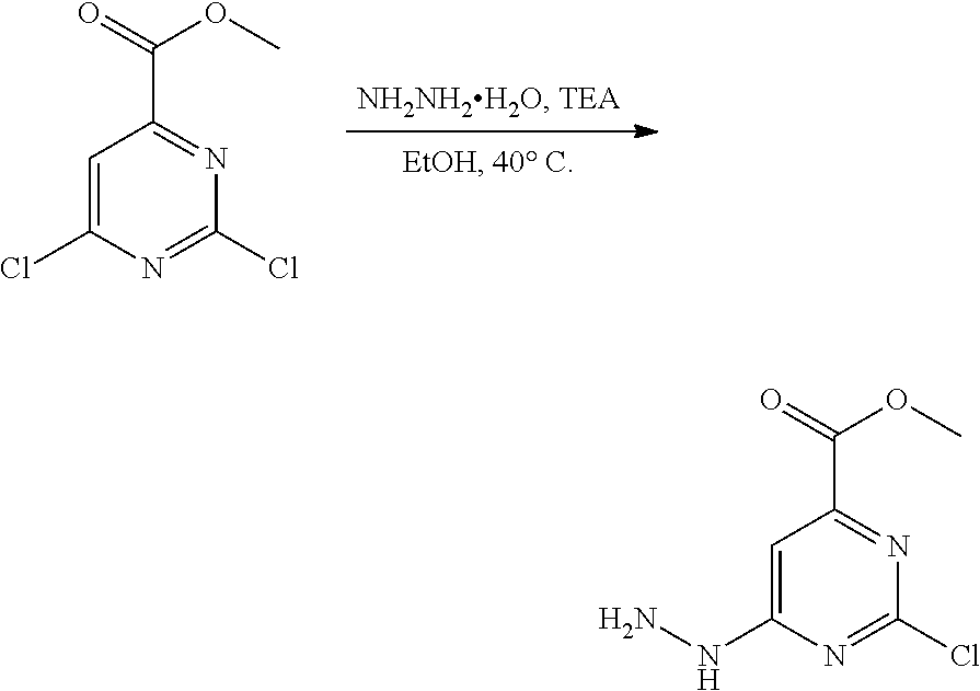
C1=C(Cl)N=C(Cl)N=C1C(=O)OC.C1=C(NN)N=C(Cl)N=C1C(=O)OC
